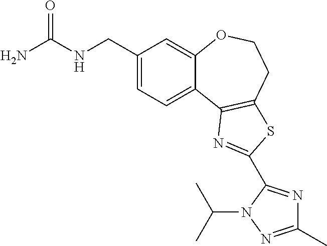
C1(CNC(N)=O)=CC=C2C(=C1)OCCC1=C2N=C(C2=NC(C)=NN2C(C)C)S1
